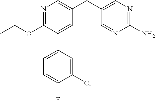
C1(OCC)=NC=C(CC2=CN=C(N)N=C2)C=C1C1=CC=C(F)C(Cl)=C1
